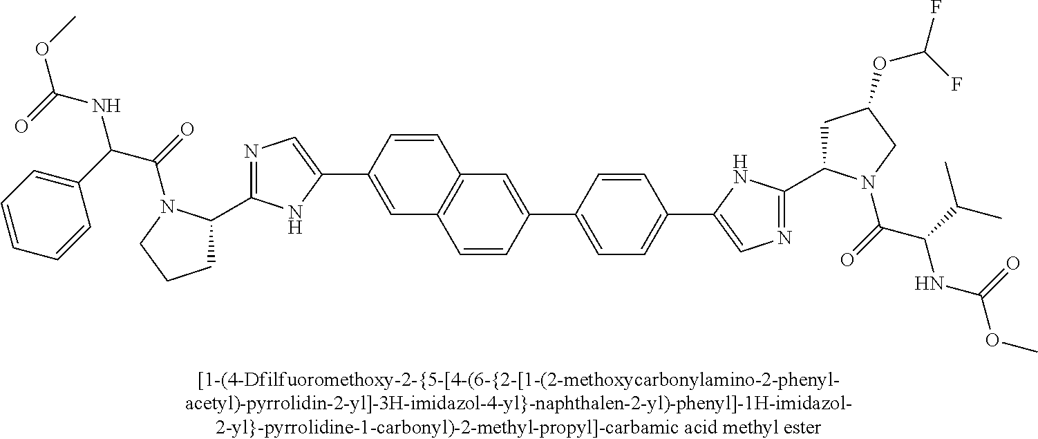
C1C(C2=NC=C(C3=CC4=C(C=C3)C=C(C3=CC=C(C5=CN=C(C6CC(OC(F)F)CN6C(=O)C(C(C)C)NC(=O)OC)N5)C=C3)C=C4)N2)N(C(=O)C(C2=CC=CC=C2)NC(=O)OC)CC1
